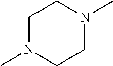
C1N(C)CCN(C)C1
